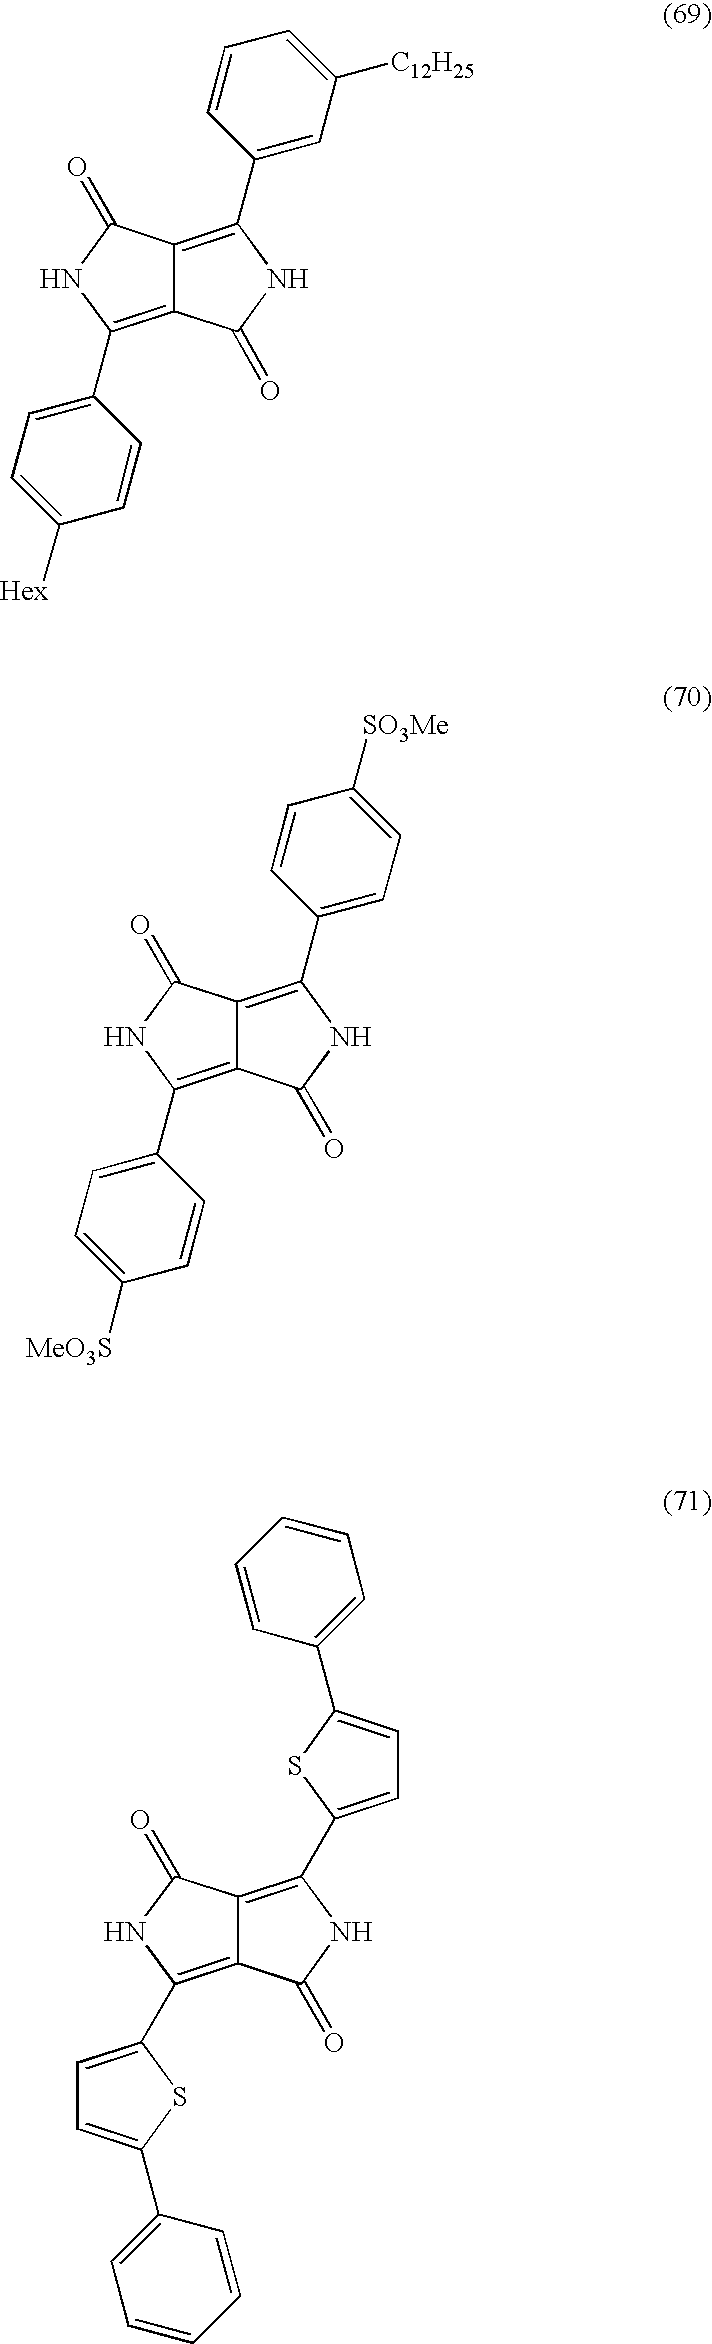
C1(C2=C3C(=C(C4=CC=C([Hex])C=C4)NC3=O)C(=O)N2)=CC([C12H25])=CC=C1.C1(C2=C3C(=C(C4=CC=C([MeO3S])C=C4)NC3=O)C(=O)N2)=CC=C([SO3Me])C=C1.C1=C(C2=C3C(=C(C4=CC=C(C5=CC=CC=C5)S4)NC3=O)C(=O)N2)SC(C2=CC=CC=C2)=C1
